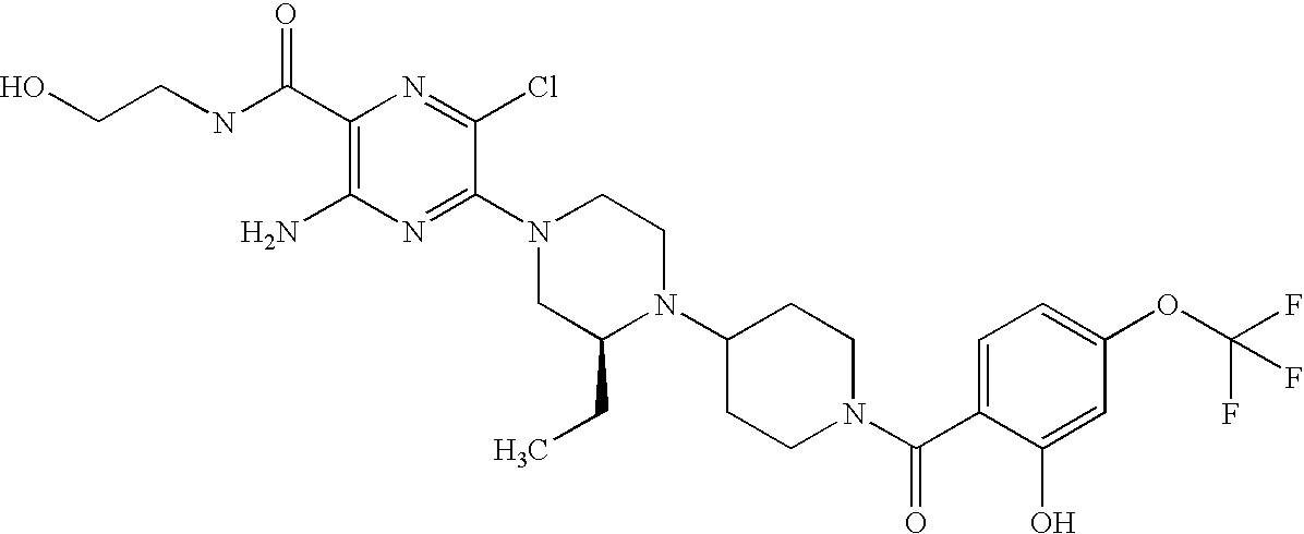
C1(C(NCCO)=O)=C(N)N=C(N2CC(CC)N(C3CCN(C(C4=CC=C(OC(F)(F)F)C=C4O)=O)CC3)CC2)C(Cl)=N1
